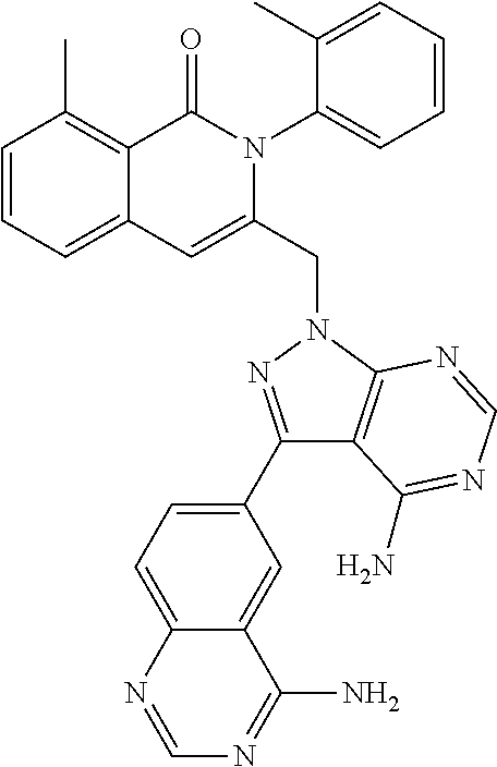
C1=CC=C2C(=C1C)C(=O)N(C1=CC=CC=C1C)C(CN1C3=C(C(C4=CC=C5C(=C4)C(N)=NC=N5)=N1)C(N)=NC=N3)=C2
